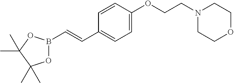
B1(C=CC2=CC=C(OCCN3CCOCC3)C=C2)OC(C)(C)C(C)(C)O1
